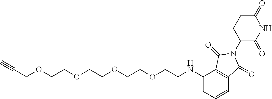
C1(=O)CCC(N2C(=O)C3=C(C(NCCOCCOCCOCCOCC#C)=CC=C3)C2=O)C(=O)N1
